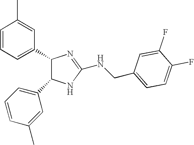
C1=CC=C(C2C(C3=CC=CC(C)=C3)NC(NCC3=CC=C(F)C(F)=C3)=N2)C=C1C
